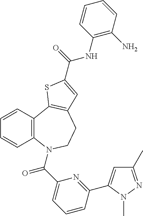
C1=CC2=C(C=C1)N(C(C1=CC=CC(C3=CC(C)=NN3C)=N1)=O)CCC1=C2SC(C(=O)NC2=C(N)C=CC=C2)=C1
